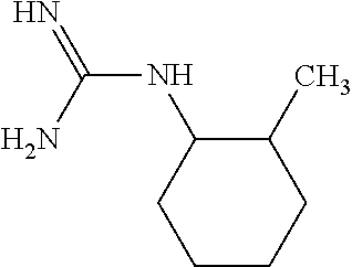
N(C(N)=N)C1CCCCC1C
